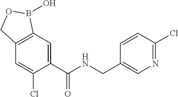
C1=C(C(NCC2=CN=C(Cl)C=C2)=O)C(Cl)=CC2=C1B(O)OC2
